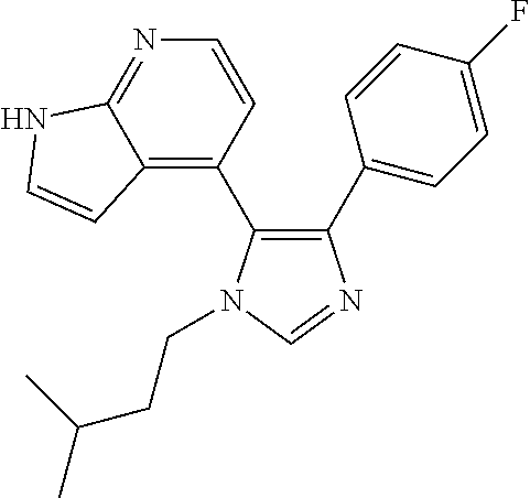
C1(C2=CC=C(F)C=C2)=C(C2=C3C(=NC=C2)NC=C3)N(CCC(C)C)C=N1
